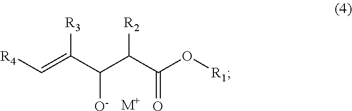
[R4]C=C(C(C(C(O[R1])=O)[R2])[O-])[R3].[M+]
